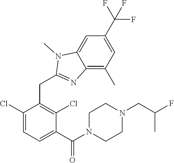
C1(Cl)=CC=C(C(=O)N2CCN(CC(F)C)CC2)C(Cl)=C1CC1=NC2=C(C)C=C(C(F)(F)F)C=C2N1C
